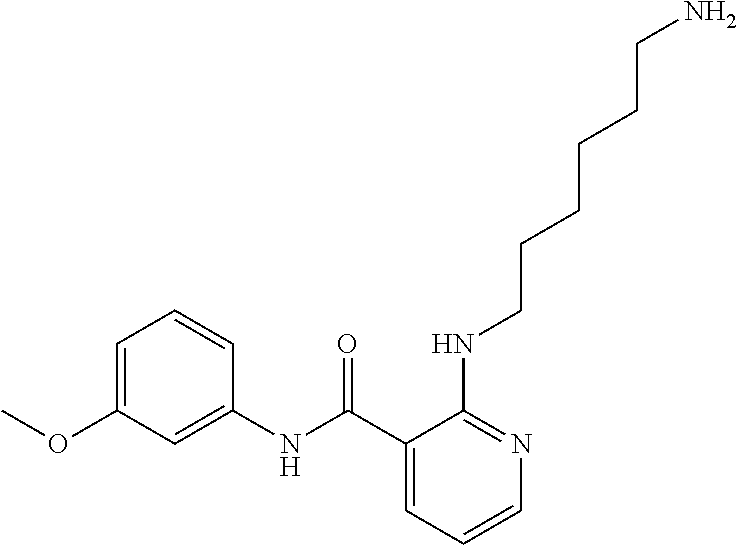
C1=CC=C(C(NC2=CC(OC)=CC=C2)=O)C(NCCCCCCN)=N1
